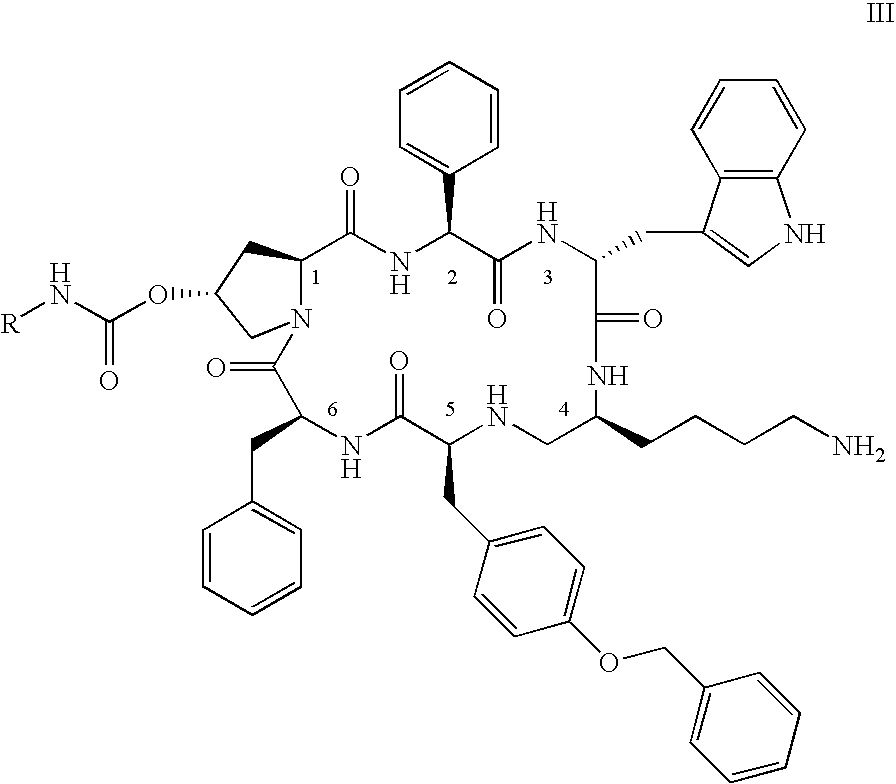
C12C(=O)NC(C3=CC=CC=C3)C(=O)NC(CC3=CNC4=C3C=CC=C4)C(=O)NC(CCCCN)CNC(CC3=CC=C(OCC4=CC=CC=C4)C=C3)C(=O)NC(CC3=CC=CC=C3)C(=O)N1CC(OC(N[R])=O)C2
